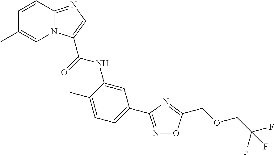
C1=CC2=NC=C(C(NC3=CC(C4=NOC(COCC(F)(F)F)=N4)=CC=C3C)=O)N2C=C1C
